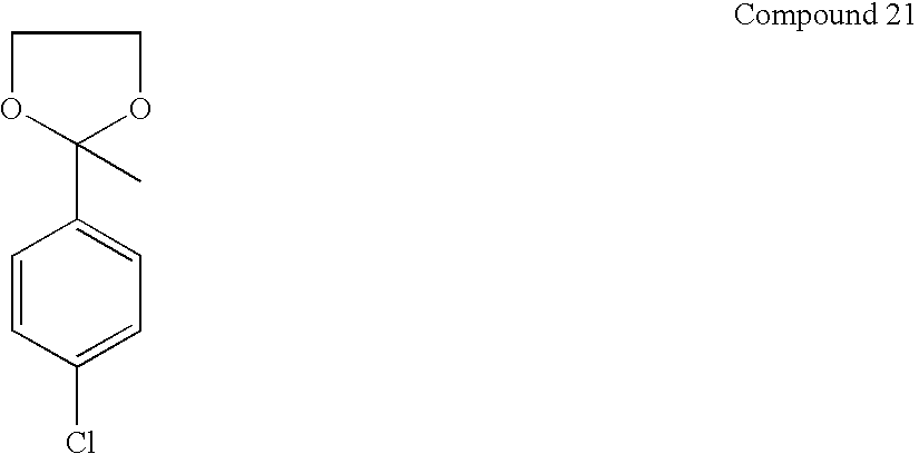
C1OC(C2=CC=C(Cl)C=C2)(C)OC1
